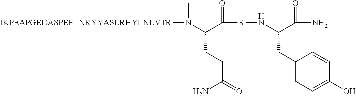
[IKPEAPGEDASPEELNRYYASLRHYLNLVTR]N(C)C(C(=O)[R]NC(C(=O)N)CC1=CC=C(O)C=C1)CCC(=O)N
